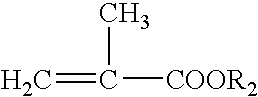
C(=C)([COOR2])C
